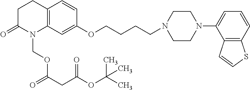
C1C(=O)N(COC(=O)CC(OC(C)(C)C)=O)C2=C(C1)C=CC(OCCCCN1CCN(C3=CC=CC4=C3C=CS4)CC1)=C2
